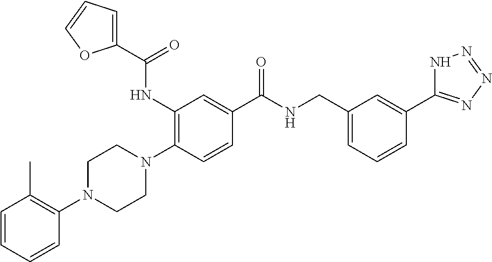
N1(C2=C(C)C=CC=C2)CCN(C2=C(NC(C3=CC=CO3)=O)C=C(C(NCC3=CC=CC(C4=NN=NN4)=C3)=O)C=C2)CC1
